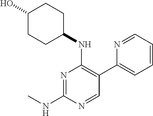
N1=C(NC)N=CC(C2=CC=CC=N2)=C1NC1CCC(O)CC1
